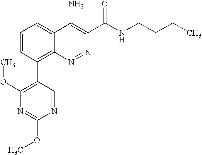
C1=CC(C2=C(OC)N=C(OC)N=C2)=C2C(=C1)C(N)=C(C(NCCCC)=O)N=N2
